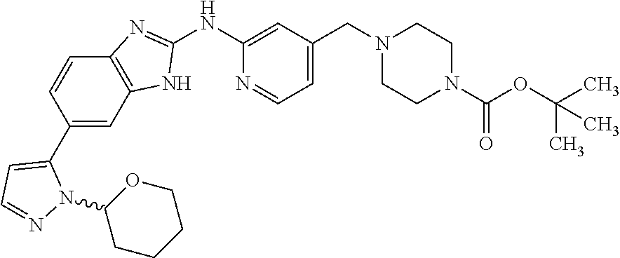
C1(NC2=CC(CN3CCN(C(OC(C)(C)C)=O)CC3)=CC=N2)=NC2=C(N1)C=C(C1=CC=NN1C1CCCCO1)C=C2
